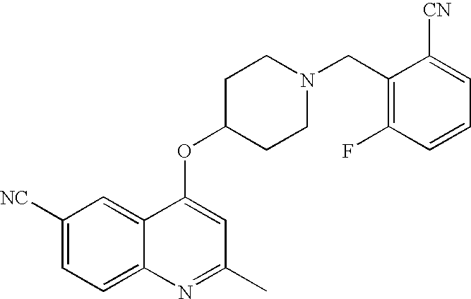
C1([NC])=CC=C2C(=C1)C(OC1CCN(CC3=C(F)C=CC=C3[CN])CC1)=CC(C)=N2
